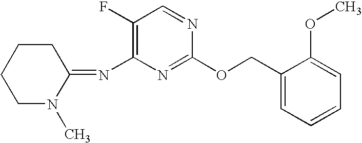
C1(F)=C(N=C2CCCCN2C)N=C(OCC2=CC=CC=C2OC)N=C1
